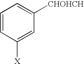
C1=CC([X])=CC([CHOHCH])=C1
